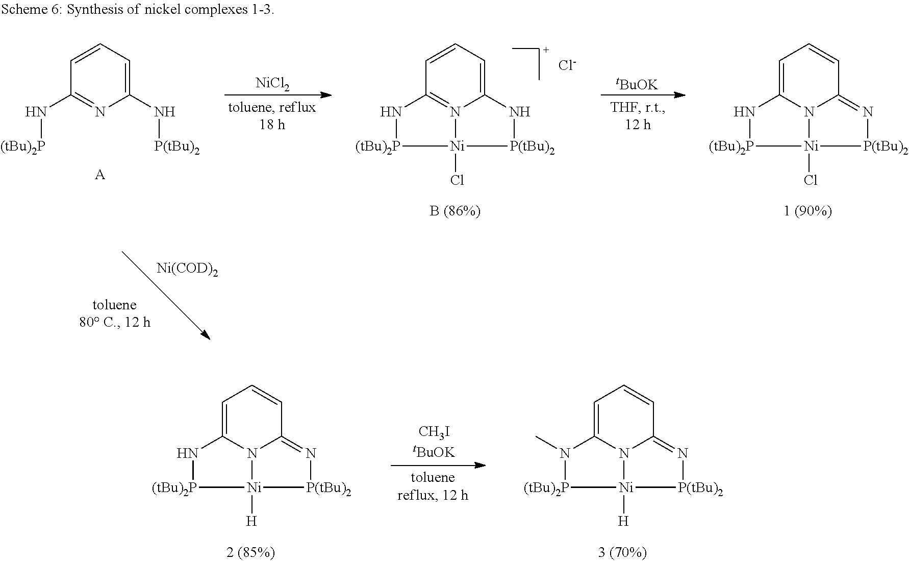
C1(N[(tBu)2P])=NC(N[P(tBu)2])=CC=C1.[A].[Ni(COD)2].C12=CC=CC3=N[P(tBu)2][Ni](Cl)(N13)[(tBu)2P]N2.[tBuOK].C12=N3C(=CC=C1)N[P(tBu)2][Ni]3(Cl)[(tBu)2P]N2.[Cl-].[NiCl2].C12=CC=CC3=N[P(tBu)2][Ni]([H])(N13)[(tBu)2P]N2.C12=CC=CC3=N[P(tBu)2][Ni]([H])(N13)[(tBu)2P]N2C
